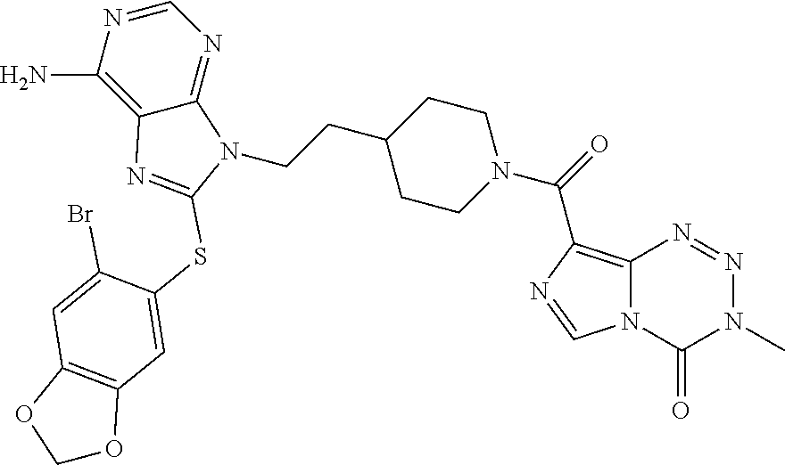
C1=NC(N)=C2C(=N1)N(CCC1CCN(C(=O)C3=C4N(C(=O)N(C)N=N4)C=N3)CC1)C(SC1=CC3=C(C=C1Br)OCO3)=N2
